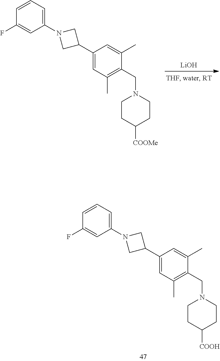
[LiOH].C1=C(C2CN(C3=CC=CC(F)=C3)C2)C=C(C)C(CN2CCC([COOMe])CC2)=C1C.C1=C(C2CN(C3=CC=CC(F)=C3)C2)C=C(C)C(CN2CCC([COOH])CC2)=C1C
